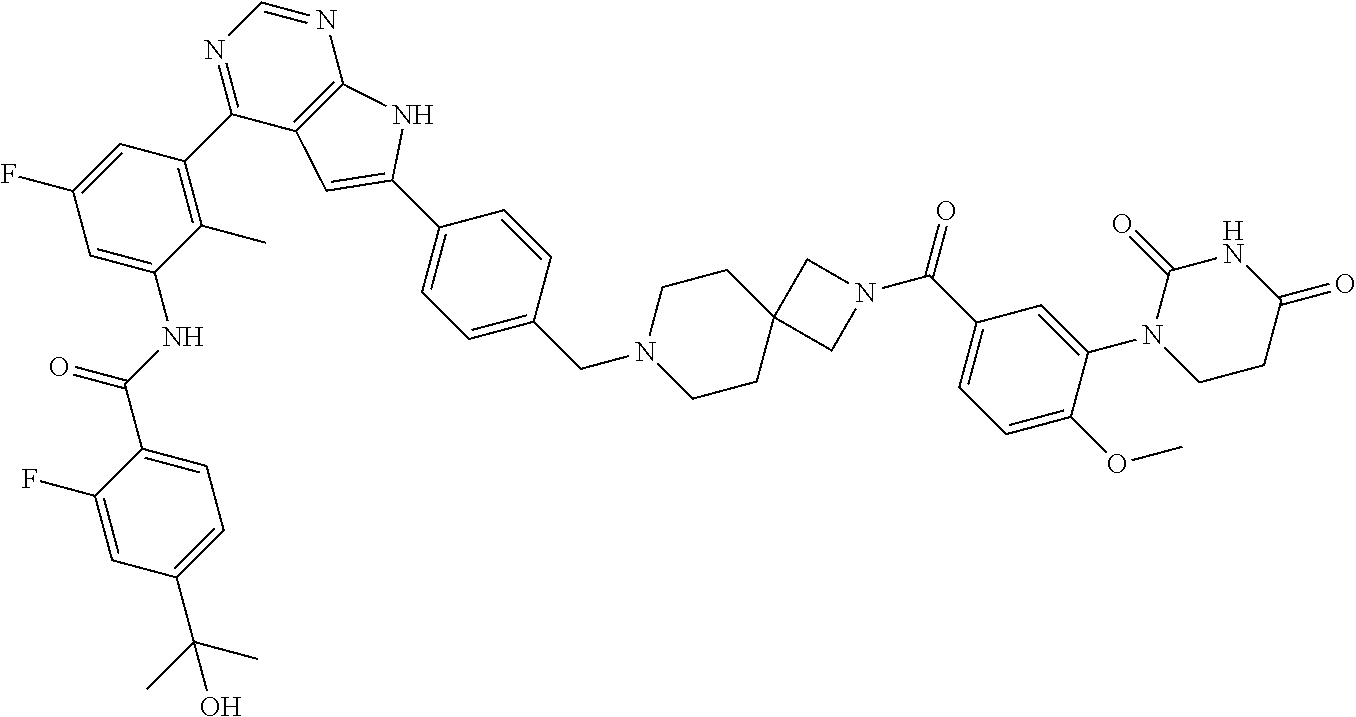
C1(F)=CC(C(C)(C)O)=CC=C1C(NC1=CC(F)=CC(C2=NC=NC3=C2C=C(C2=CC=C(CN4CCC5(CC4)CN(C(C4=CC=C(OC)C(N6CCC(=O)NC6=O)=C4)=O)C5)C=C2)N3)=C1C)=O
